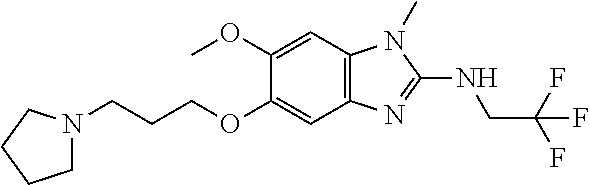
C1N(CCCOC2=CC3=C(C=C2OC)N(C)C(NCC(F)(F)F)=N3)CCC1
